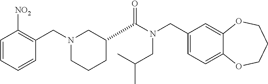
C1(CN(C(=O)C2CCCN(CC3=C([NO2])C=CC=C3)C2)CC(C)C)=CC=C2C(=C1)OCCCO2
